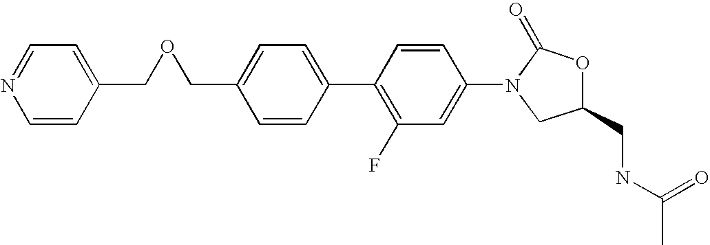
C1=C(COCC2=CC=NC=C2)C=CC(C2=C(F)C=C(N3CC(CNC(C)=O)OC3=O)C=C2)=C1
